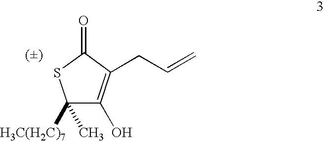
C1([H3C(H2C)7])(C)C(O)=C(CC=C)C(=O)S1
